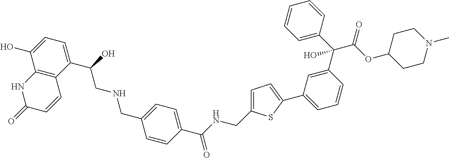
C12=C(C(C(O)CNCC3=CC=C(C(NCC4=CC=C(C5=CC=CC(C(C6=CC=CC=C6)(C(OC6CCN(C)CC6)=O)O)=C5)S4)=O)C=C3)=CC=C1O)C=CC(=O)N2
